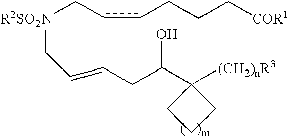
[R2SO2N](CccCCC[COR1])CC=CCC(O)C1([(CH2)nR3])CCC1
